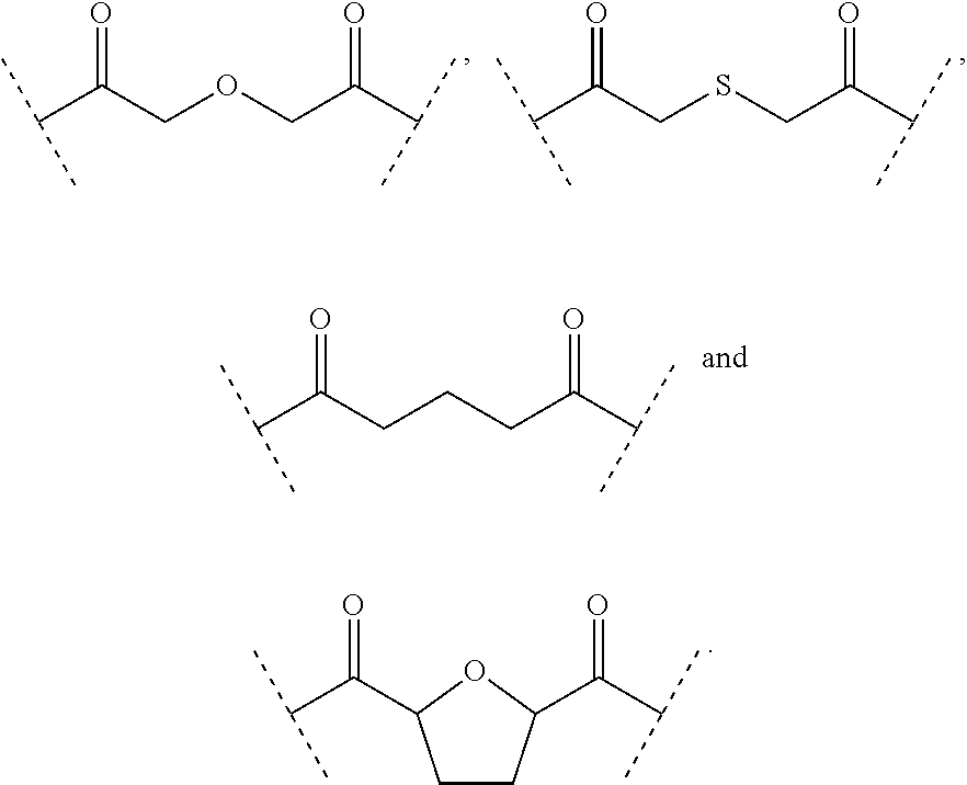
C(C(COCC(C(C)C)=O)=O)(C)C.C(C(CSCC(C(C)C)=O)=O)(C)C.C(C(CCCC(C(C)C)=O)=O)(C)C.C(C(=O)C1OC(C(C(C)C)=O)CC1)(C)C
